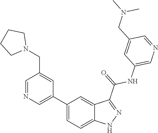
C1(C2=CN=CC(CN3CCCC3)=C2)=CC=C2C(=C1)C(C(=O)NC1=CN=CC(CN(C)C)=C1)=NN2
